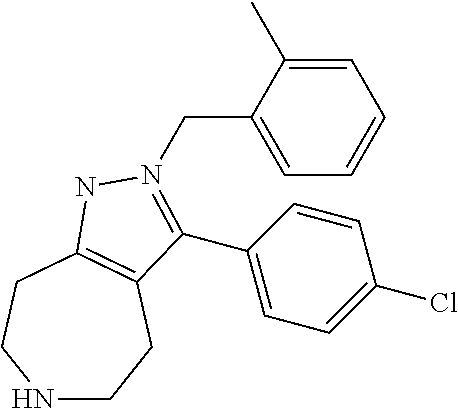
N1CCC2=C(CC1)NN(CC1=CC=CC=C1C)=C2C1=CC=C(Cl)C=C1
